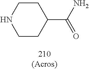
O=C(N)C1CCNCC1
